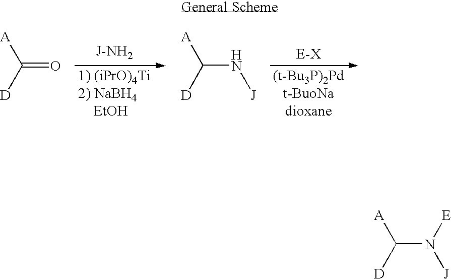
O=C([D])[A].N(C([D])[A])[J].N(C([D])[A])([J])[E]
